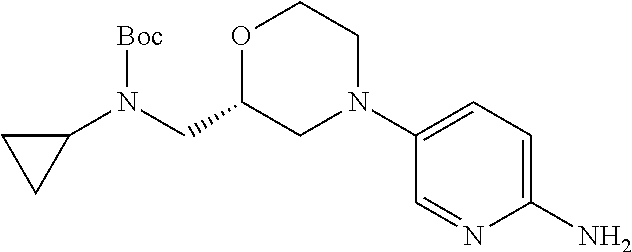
C1(N(CC2CN(C3=CC=C(N)N=C3)CCO2)[Boc])CC1
